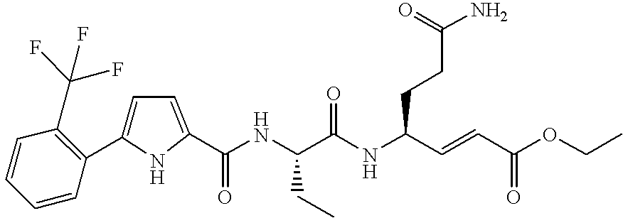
C1=C(C2=C(C(F)(F)F)C=CC=C2)NC(C(NC(C(NC(C=CC(OCC)=O)CCC(N)=O)=O)CC)=O)=C1
